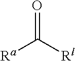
[Ra]C([Rl])=O
